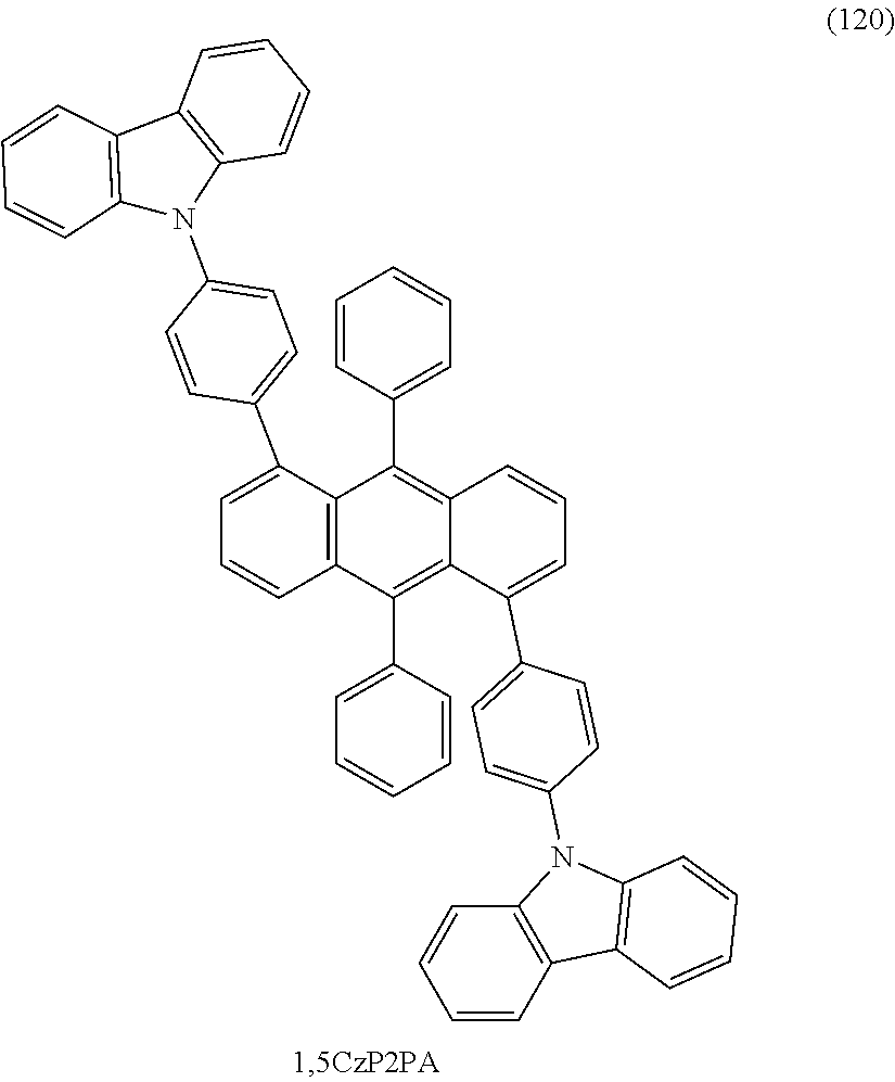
C1=C(C2=CC=C(N3C4=C(C5=C3C=CC=C5)C=CC=C4)C=C2)C2=C(C=C1)C(C1=CC=CC=C1)=C1C(=C2C2=CC=CC=C2)C=CC=C1C1=CC=C(N2C3=C(C=CC=C3)C3=C2C=CC=C3)C=C1
